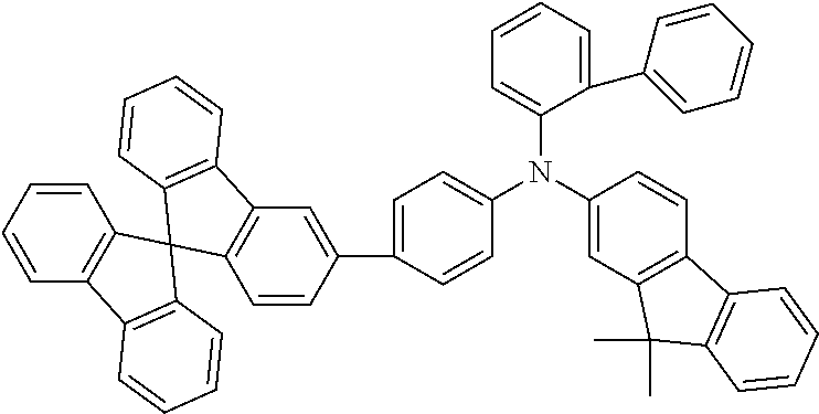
C1(C2=CC3=C(C=C2)C2(C4=C3C=CC=C4)C3=C(C4=C2C=CC=C4)C=CC=C3)=CC=C(N(C2=CC=CC=C2C2=CC=CC=C2)C2=CC3=C(C=C2)C2=C(C3(C)C)C=CC=C2)C=C1
